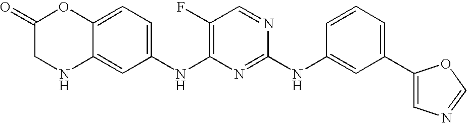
C12=CC=C(NC3=C(F)C=NC(NC4=CC(C5=CN=CO5)=CC=C4)=N3)C=C1NCC(=O)O2
